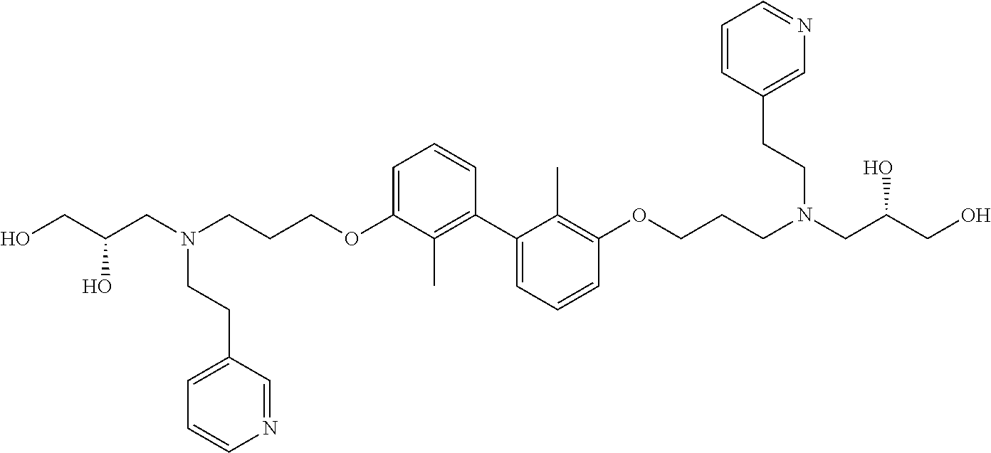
OCC(CN(CCCOC1=CC=CC(C2=CC=CC(OCCCN(CC(CO)O)CCC3=CN=CC=C3)=C2C)=C1C)CCC1=CC=CN=C1)O
